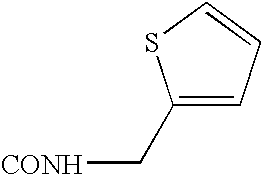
C1(C[CONH])=CC=CS1
